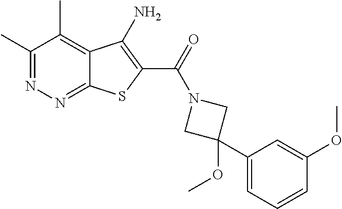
C1(C)=NN=C2C(=C1C)C(N)=C(C(=O)N1CC(C3=CC=CC(OC)=C3)(OC)C1)S2
